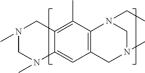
C12=C(C(C)=C3C(=C1)N(C)CN(C)C3)N(CC)CN(C)C2
